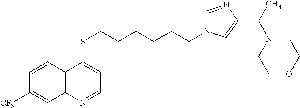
C12=C(C=CC([CF3])=C1)C(SCCCCCCN1C=NC(C(N3CCOCC3)C)=C1)=CC=N2
